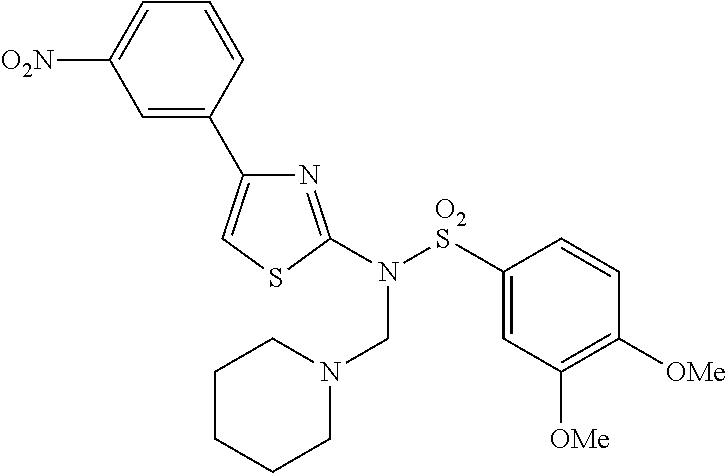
C1=C(C2=CSC(N([O2S]C3=CC([OMe])=C([OMe])C=C3)CN3CCCCC3)=N2)C=CC=C1[O2N]
